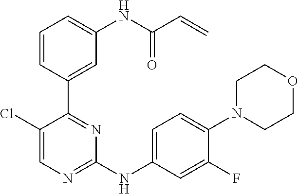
C1=CC(C2=NC(NC3=CC=C(N4CCOCC4)C(F)=C3)=NC=C2Cl)=CC(NC(C=C)=O)=C1
